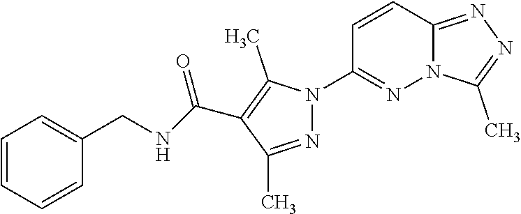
C12=NN=C(C)N1N=C(N1N=C(C)C(C(NCC3=CC=CC=C3)=O)=C1C)C=C2
